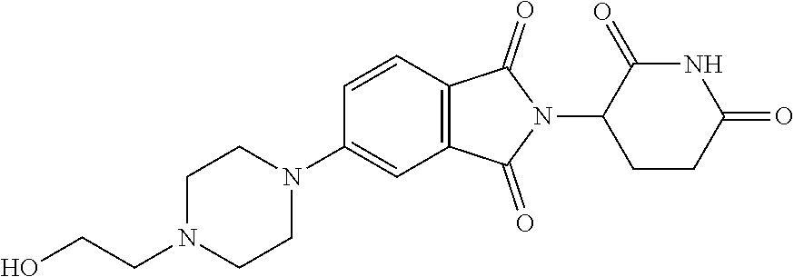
C12=C(C=CC(N3CCN(CCO)CC3)=C1)C(=O)N(C1CCC(=O)NC1=O)C2=O
